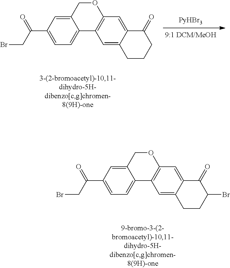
C1(C(CBr)=O)=CC=C2C(=C1)COC1=C2C=C2C(=C1)C(=O)CCC2.C1(C(CBr)=O)=CC=C2C(=C1)COC1=C2C=C2C(=C1)C(=O)C(Br)CC2
